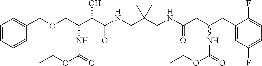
C1=CC=CC(COCC(C(C(NCC(CNC(CC(CC2=CC(F)=CC=C2F)NC(=O)OCC)=O)(C)C)=O)O)NC(=O)OCC)=C1
